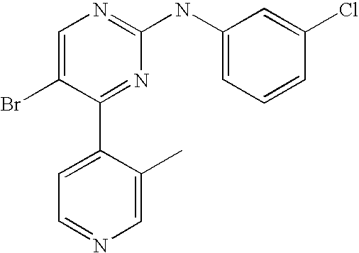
C1=C(Br)C(C2=CC=NC=C2C)=NC(NC2=CC=CC(Cl)=C2)=N1
